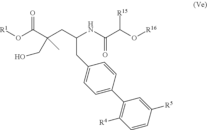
[R1]OC(C(CC(NC(C(O[R16])[R15])=O)CC1=CC=C(C2=C([R4])C=CC([R5])=C2)C=C1)(CO)C)=O
